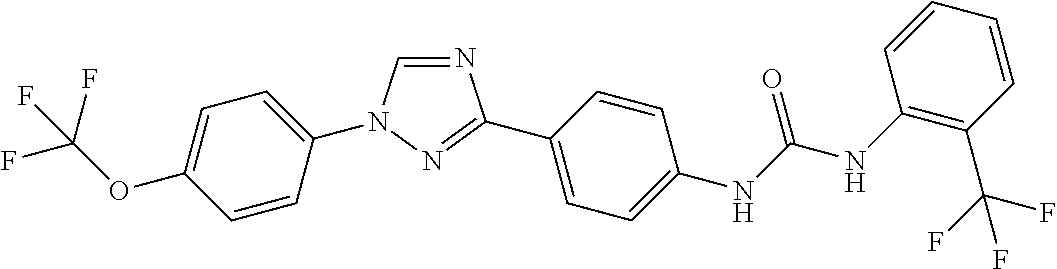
C1=C(N2C=NC(C3=CC=C(NC(NC4=C(C(F)(F)F)C=CC=C4)=O)C=C3)=N2)C=CC(OC(F)(F)F)=C1
